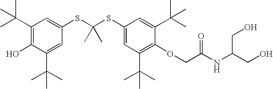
C1(C(C)(C)C)=C(O)C(C(C)(C)C)=CC(SC(SC2=CC(C(C)(C)C)=C(OCC(=O)NC(CO)CO)C(C(C)(C)C)=C2)(C)C)=C1
